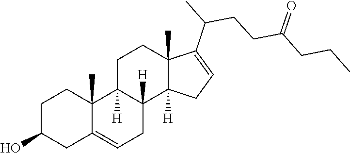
C1C2=CCC3([H])C([H])(C2(C)CCC1O)CCC1(C)C(C(CCC(CCC)=O)C)=CCC13[H]
